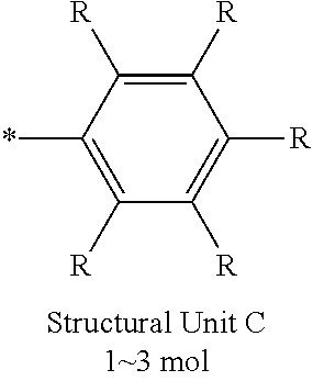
C1([R])=C([R])C(*)=C([R])C([R])=C1[R]
